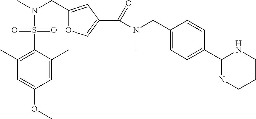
C1=C(C)C(S(=O)(=O)N(CC2=CC(C(N(C)CC3=CC=C(C4=NCCCN4)C=C3)=O)=CO2)C)=C(C)C=C1OC
